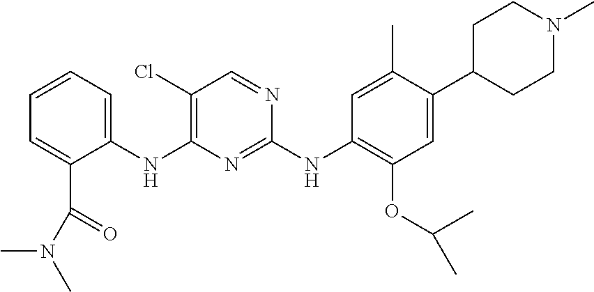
C1(NC2=C(Cl)C=NC(NC3=C(OC(C)C)C=C(C4CCN(C)CC4)C(C)=C3)=N2)=CC=CC=C1C(=O)N(C)C
